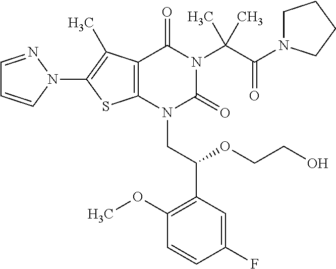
C12=C(C(C)=C(N3C=CC=N3)S1)C(=O)N(C(C(=O)N1CCCC1)(C)C)C(=O)N2CC(C1=C(OC)C=CC(F)=C1)OCCO
